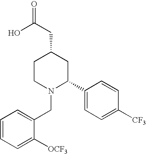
C1=CC=C([OCF3])C(CN2C(C3=CC=C([CF3])C=C3)CC(CC(=O)O)CC2)=C1
